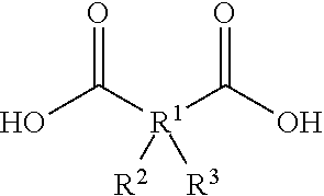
O=C(O)[R1]([R2])([R3])C(O)=O
